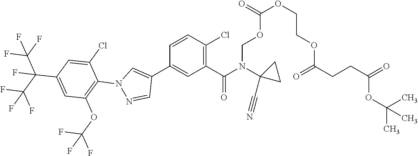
C(OCN(C(C1=C(Cl)C=CC(C2=CN(C3=C(OC(F)(F)F)C=C(C(C(F)(F)F)(C(F)(F)F)F)C=C3Cl)N=C2)=C1)=O)C1(C#N)CC1)(OCCOC(CCC(=O)OC(C)(C)C)=O)=O
